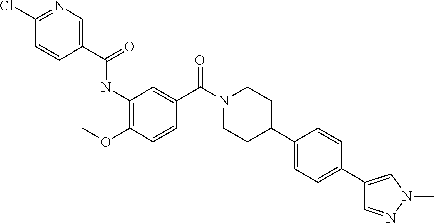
C1(C(=O)NC2=C(OC)C=CC(C(N3CCC(C4=CC=C(C5=CN(C)N=C5)C=C4)CC3)=O)=C2)=CN=C(Cl)C=C1
